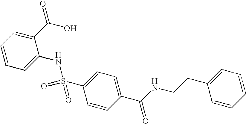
C1(C(O)=O)=CC=CC=C1NS(C1=CC=C(C(NCCC2=CC=CC=C2)=O)C=C1)(=O)=O
